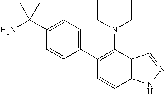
C1(C2=C(N(CC)CC)C3=C(C=C2)NN=C3)=CC=C(C(N)(C)C)C=C1
